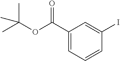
O=C(OC(C)(C)C)C1=CC=CC(I)=C1
